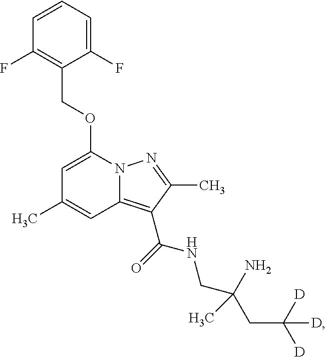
C1=C(OCC2=C(F)C=CC=C2F)N2C(=C(C(NCC(CC([D])([D])[D])(N)C)=O)C(C)=N2)C=C1C
